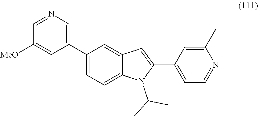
C1=C(C)N=CC=C1C1=CC2=CC(C3=CN=CC([MeO])=C3)=CC=C2N1C(C)C
